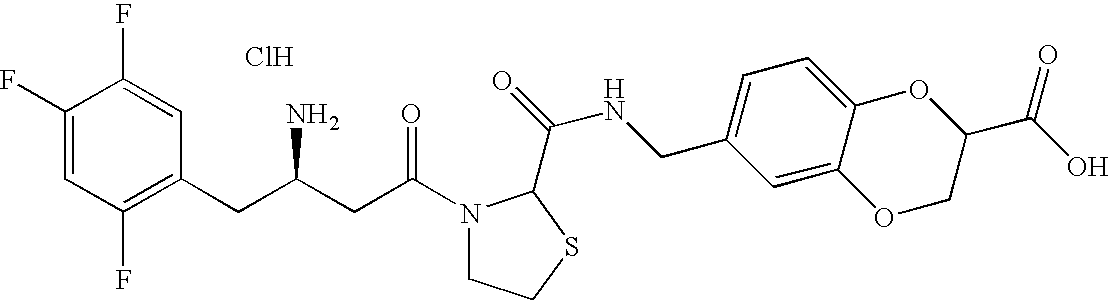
Cl.C1(F)=CC(F)=C(CC(CC(=O)N2CCSC2C(=O)NCC2=CC=C3C(=C2)OCC(C(O)=O)O3)N)C=C1F
